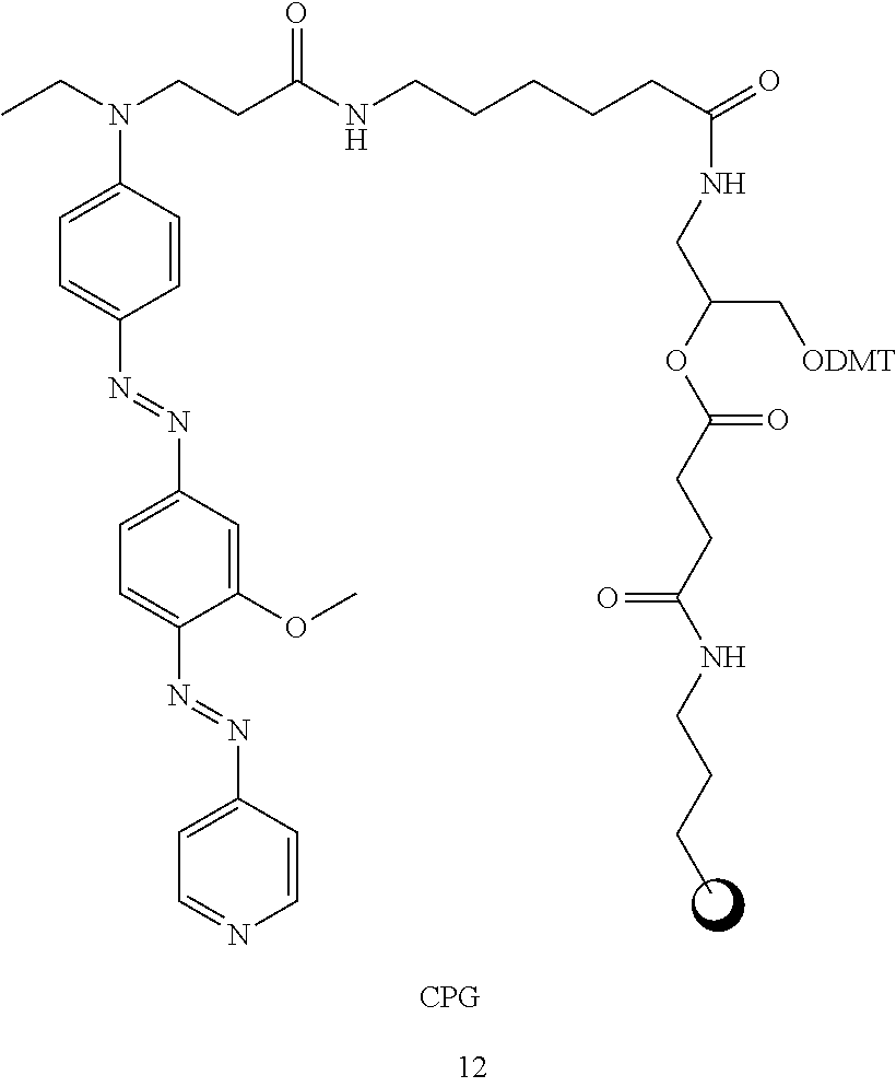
C1=CC(N(CC)CCC(NCCCCCC(=O)NCC(C[ODMT])OC(CCC(NCCCC)=O)=O)=O)=CC=C1N=NC1=CC=C(N=NC2=CC=NC=C2)C(OC)=C1
